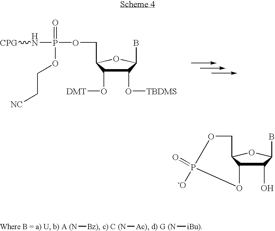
C1(O)C2C(OC1B)COP(=O)([-O])O2.C1(O[TBDMS])C(O[DMT])C(COP(N[CPG])(=O)OCC[NC])OC1B.[(N][Bz)].[(N][Ac)].[(N][iBu)]
